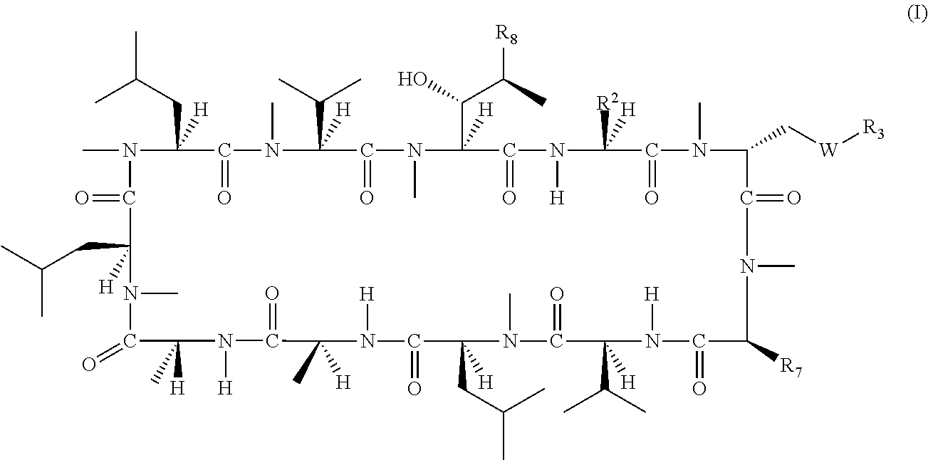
CN1C(CC(C)C)([H])C(=O)N(C)C(C(C)C)([H])C(=O)N(C)C(C(C([R8])C)O)([H])C(=O)N([H])C([R2])([H])C(=O)N(C)C(C[W][R3])C(=O)N(C)C([R7])C(=O)N([H])C(C(C)C)([H])C(=O)N(C)C(CC(C)C)([H])C(=O)N([H])C([H])(C)C(=O)N([H])C([H])(C)C(=O)N(C)C(CC(C)C)([H])C1=O
